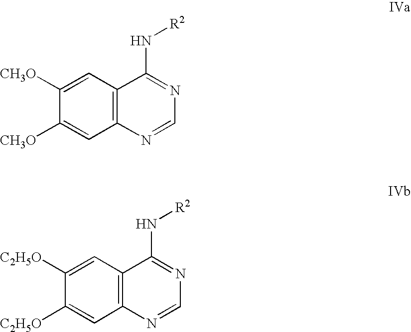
C12=C(C=C([CH3O])C([CH3O])=C1)C(N[R2])=NC=N2.C12=C(C=C([C2H5O])C([C2H5O])=C1)C(N[R2])=NC=N2
